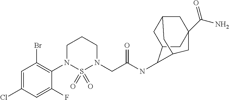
C1=C(Cl)C=C(F)C(N2S(=O)(=O)N(CC(NC3C4CC5CC(C(=O)N)(CC3C5)C4)=O)CCC2)=C1Br
